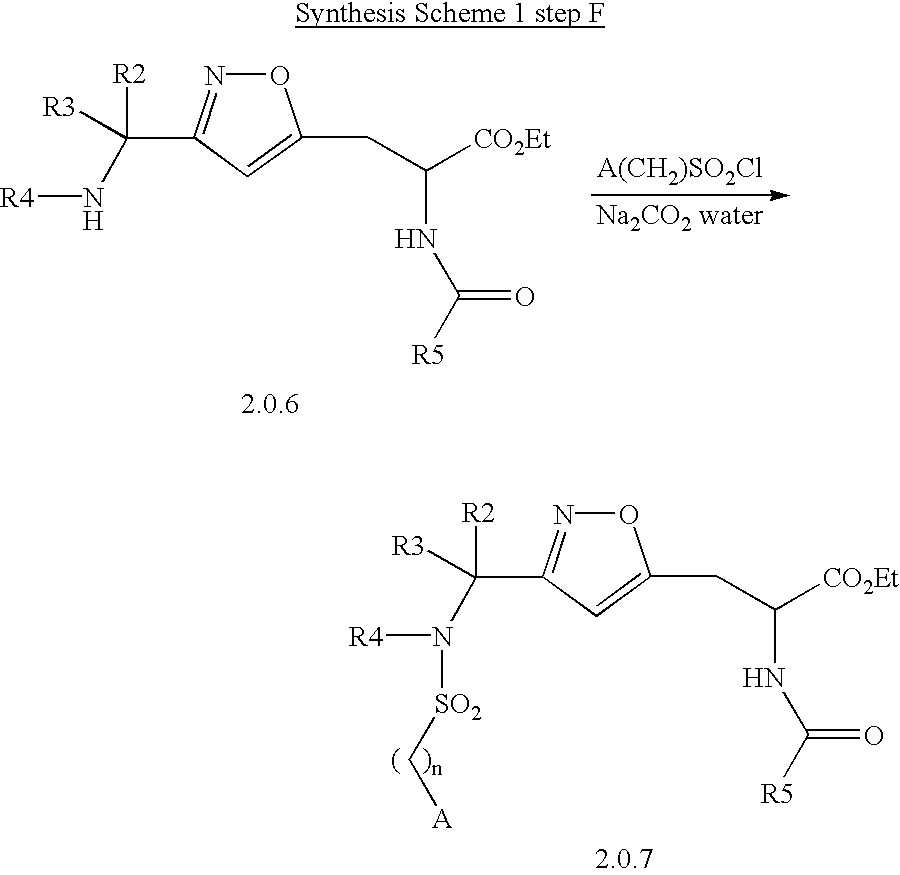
[A(CH2)SO2Cl].N(C([R2])([R3])C1=NOC(CC([CO2Et])NC([R5])=O)=C1)[R4].N(C([R2])([R3])C1=NOC(CC([CO2Et])NC([R5])=O)=C1)([R4])[SO2]C[A]
